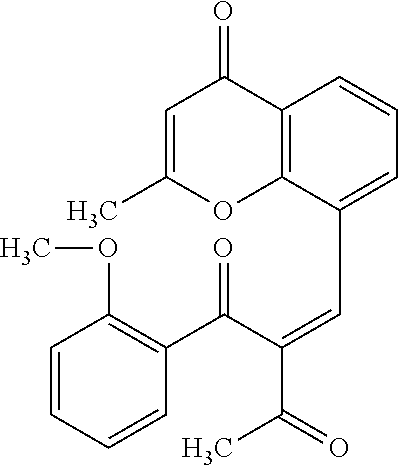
C12=C(C(C=C(C(=O)C)C(C3=C(OC)C=CC=C3)=O)=CC=C1)OC(C)=CC2=O
